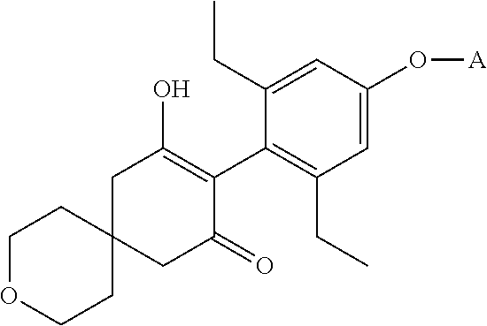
C1C(=O)C(C2=C(CC)C=C(O[A])C=C2CC)=C(O)CC12CCOCC2
